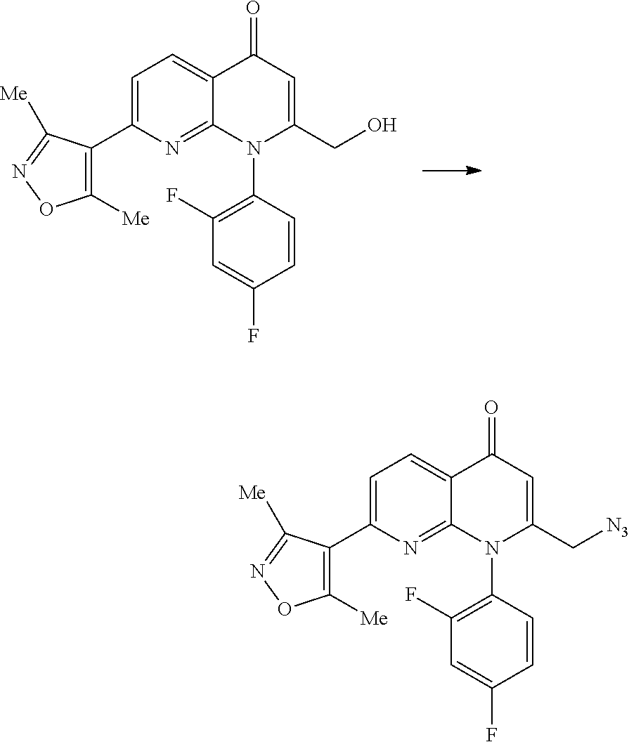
C1([Me])=C(C2=CC=C3C(=N2)N(C2=C(F)C=C(F)C=C2)C(CO)=CC3=O)C([Me])=NO1.C1([Me])=C(C2=CC=C3C(=N2)N(C2=C(F)C=C(F)C=C2)C(C[N3])=CC3=O)C([Me])=NO1
